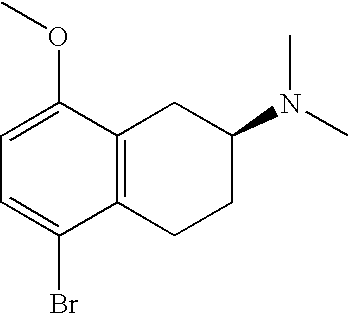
C1=C(OC)C2=C(C(Br)=C1)CCC(N(C)C)C2
